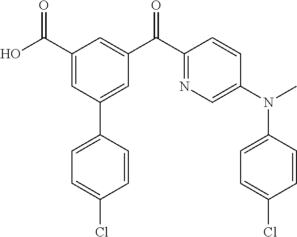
C1(C(O)=O)=CC(C2=CC=C(Cl)C=C2)=CC(C(C2=NC=C(N(C)C3=CC=C(Cl)C=C3)C=C2)=O)=C1
